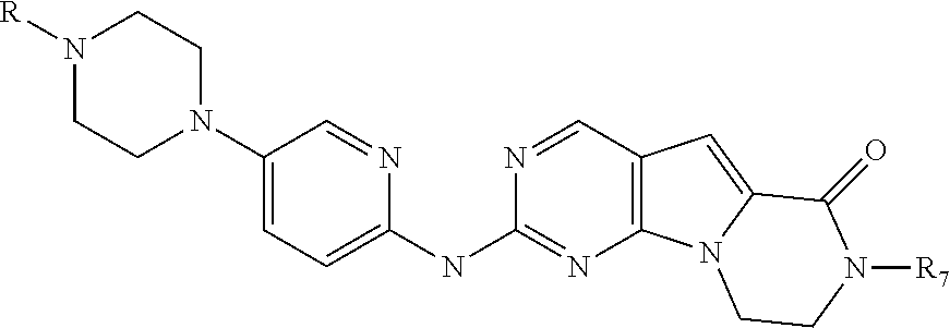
C1=NC(NC2=CC=C(N3CCN([R])CC3)C=N2)=NC2=C1C=C1N2CCN([R7])C1=O
